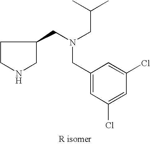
C1(CN(CC(C)C)CC2CCNC2)=CC(Cl)=CC(Cl)=C1
